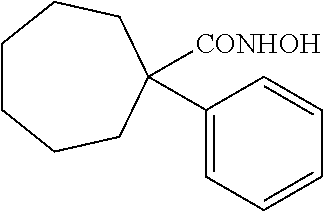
C1(C2([CONHOH])CCCCCC2)=CC=CC=C1
